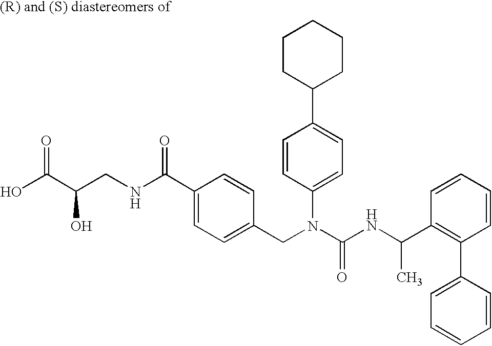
OC(C(CNC(C1=CC=C(CN(C(NC(C2=C(C3=CC=CC=C3)C=CC=C2)C)=O)C2=CC=C(C3CCCCC3)C=C2)C=C1)=O)O)=O
